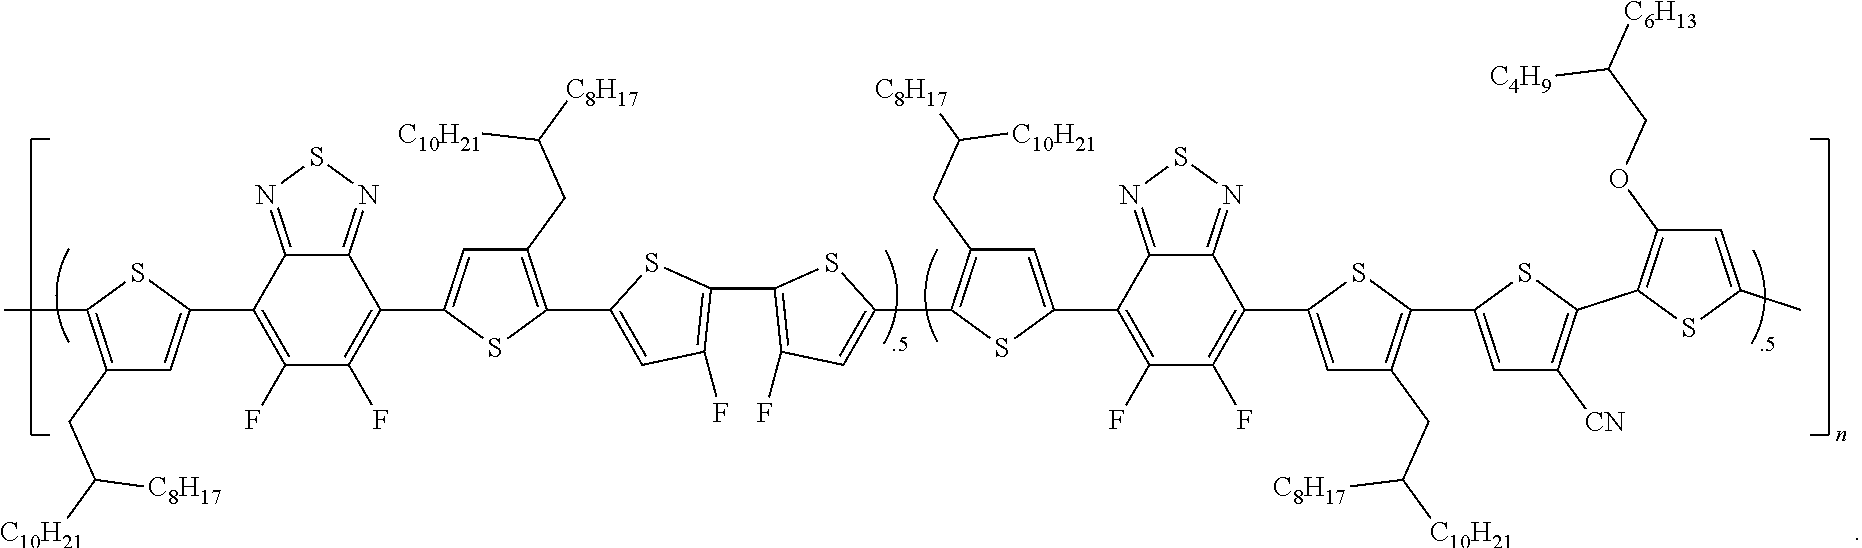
CC1=C(CC([C10H21])[C8H17])C=C(C2=C(F)C(F)=C(C3=CC(CC([C8H17])[C10H21])=C(C4=CC(F)=C(C5=C(F)C=C(C6=C(CC([C8H17])[C10H21])C=C(C7=C(F)C(F)=C(C8=CC(CC([C10H21])[C8H17])=C(C9=CC([CN])=C(C%10=C(OCC([C4H9])[C6H13])C=C(C)S%10)S9)S8)C8=NSN=C87)S6)S5)S4)S3)C3=NSN=C23)S1
